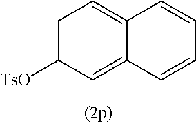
C1=C([TsO])C=C2C(=C1)C=CC=C2
